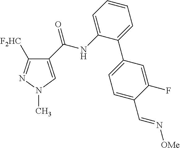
C1(C(NC2=CC=CC=C2C2=CC=C(C=N[OMe])C(F)=C2)=O)=CN(C)N=C1[F2HC]
